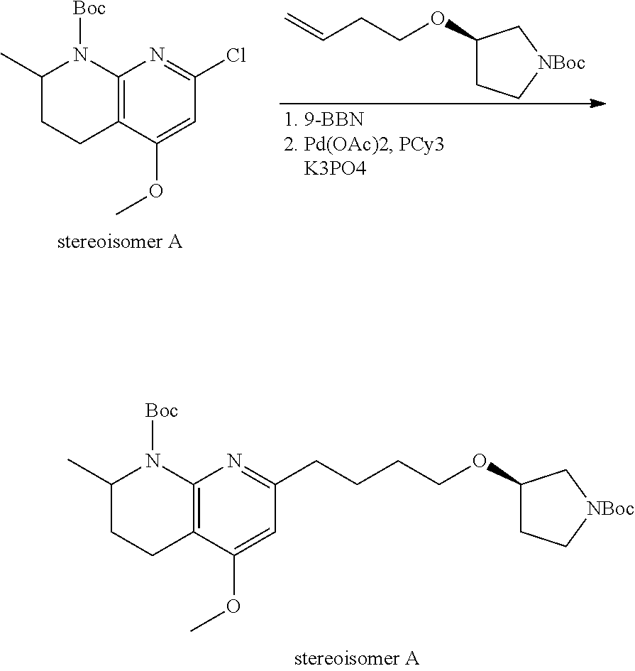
C12=C(C(OC)=CC(Cl)=N1)CCC(C)N2[Boc].C1(OCCC=C)CC[NBoc]C1.C12=C(C(OC)=CC(CCCCOC3CC[NBoc]C3)=N1)CCC(C)N2[Boc]
